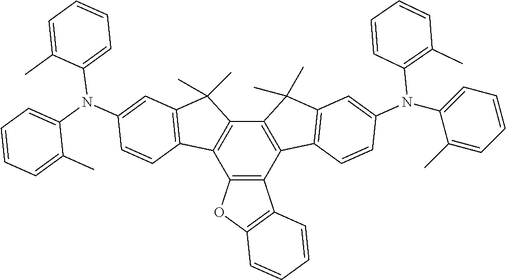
C12=C(C3=C(C4=C1C1=C(C4(C)C)C=C(N(C4=CC=CC=C4C)C4=CC=CC=C4C)C=C1)C(C)(C)C1=C3C=CC(N(C3=CC=CC=C3C)C3=C(C)C=CC=C3)=C1)C1=C(O2)C=CC=C1
